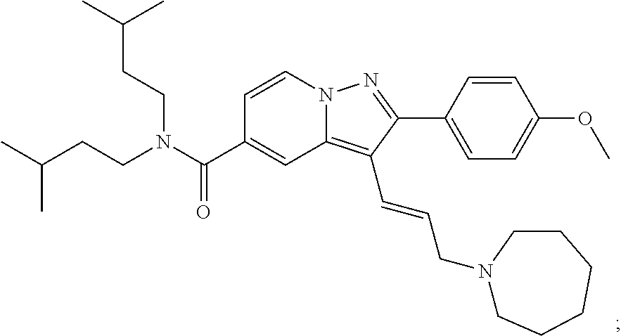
N12C(=C(C=CCN3CCCCCC3)C(C3=CC=C(OC)C=C3)=N1)C=C(C(N(CCC(C)C)CCC(C)C)=O)C=C2
